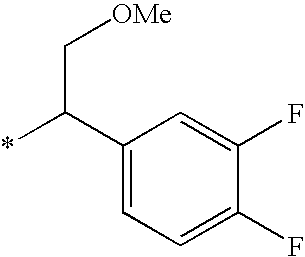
C1(C(*)C[OMe])=CC=C(F)C(F)=C1
